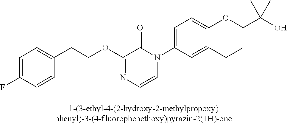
C1=C(F)C=CC(CCOC2=NC=CN(C3=CC=C(OCC(O)(C)C)C(CC)=C3)C2=O)=C1
